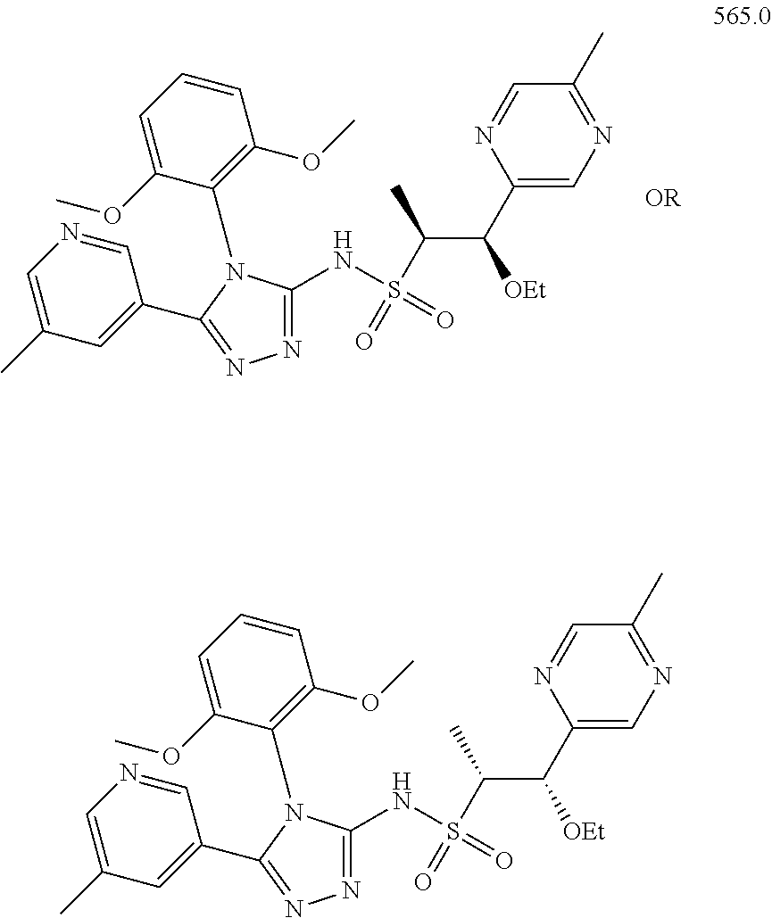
C1=C(OC)C(N2C(C3=CC(C)=CN=C3)=NN=C2NS(C(C(C2=CN=C(C)C=N2)[OEt])C)(=O)=O)=C(OC)C=C1.C1=C(OC)C(N2C(C3=CC(C)=CN=C3)=NN=C2NS(C(C(C2=CN=C(C)C=N2)[OEt])C)(=O)=O)=C(OC)C=C1
